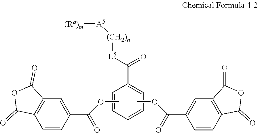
C1=CC=C(C(=O)[L5][(CH2)n][A5][(Ra)m])C=C1.COC(C1=CC2=C(C=C1)C(=O)OC2=O)=O.COC(C1=CC2=C(C=C1)C(=O)OC2=O)=O
